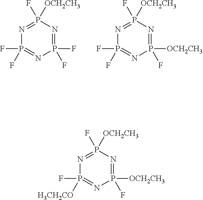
P1([OCH2CH3])(F)=NP(F)(F)=NP(F)(F)=N1.P1([OCH2CH3])(F)=NP(F)(F)=NP([OCH2CH3])(F)=N1.P1([OCH2CH3])(F)=NP(F)([H3CH2CO])=NP([OCH2CH3])(F)=N1
